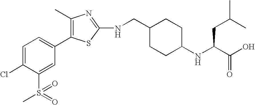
C1=C(Cl)C(S(C)(=O)=O)=CC(C2=C(C)N=C(NCC3CCC(NC(C(O)=O)CC(C)C)CC3)S2)=C1
